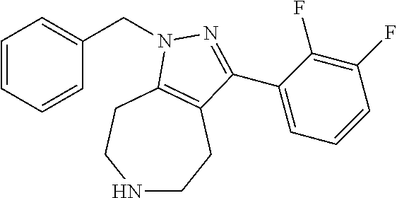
C1=CC=CC(CN2C3=C(CCNCC3)C(C3=CC=CC(F)=C3F)=N2)=C1
